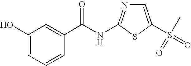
C1(O)=CC=CC(C(NC2=NC=C(S(C)(=O)=O)S2)=O)=C1
